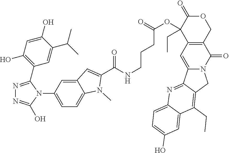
N1(C2=CC=C3C(=C2)C=C(C(NCCCC(=O)OC2(CC)C(=O)OCC4=C2C=C2N(C4=O)CC4=C(CC)C5=CC(O)=CC=C5N=C24)=O)N3C)C(O)=NN=C1C1=C(O)C=C(O)C(C(C)C)=C1
